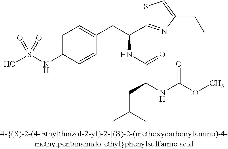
OS(NC1=CC=C(CC(C2=NC(CC)=CS2)NC(C(NC(OC)=O)CC(C)C)=O)C=C1)(=O)=O
